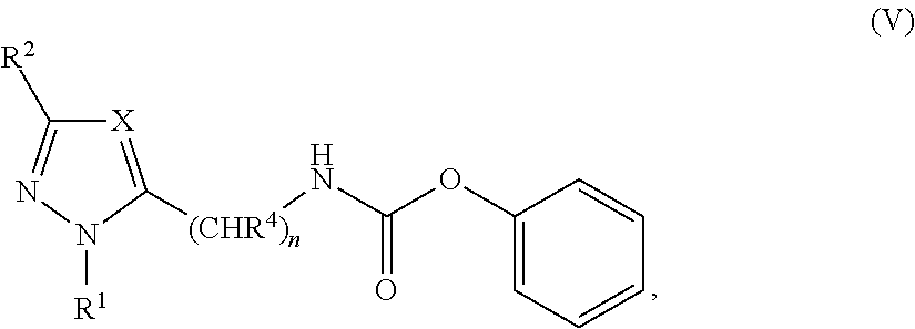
C(OC1=CC=CC=C1)(=O)N[(CHR4)n]C1=[X]C([R2])=NN1[R1]
